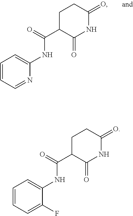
C(C1C(=O)NC(=O)CC1)(NC1=CC=CC=N1)=O.C(C1C(=O)NC(=O)CC1)(NC1=CC=CC=C1F)=O
